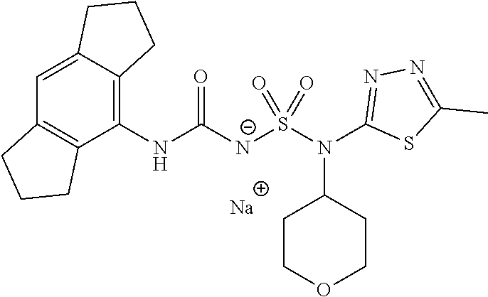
[Na].C1(NC([N-]S(N(C2=NN=C(C)S2)C2CCOCC2)(=O)=O)=O)=C2C(=CC3=C1CCC3)CCC2
